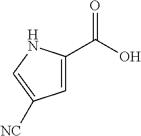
C1=C(C(O)=O)NC=C1[NC]
